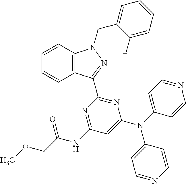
C12=C(C=CC=C1)N(CC1=CC=CC=C1F)N=C2C1=NC(N(C2=CC=NC=C2)C2=CC=NC=C2)=CC(NC(=O)COC)=N1
